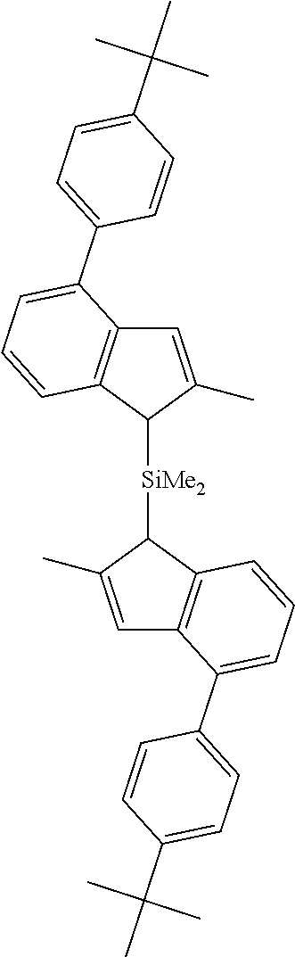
C1=C(C)C([SiMe2]C2C(C)=CC3=C2C=CC=C3C2=CC=C(C(C)(C)C)C=C2)C2=C1C(C1=CC=C(C(C)(C)C)C=C1)=CC=C2
